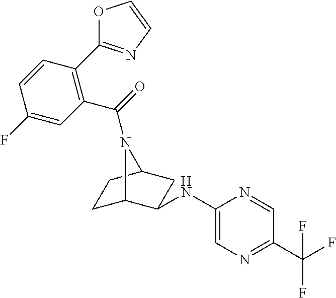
C1C2C(NC3=CN=C(C(F)(F)F)C=N3)CC(C1)N2C(=O)C1=C(C2=NC=CO2)C=CC(F)=C1
